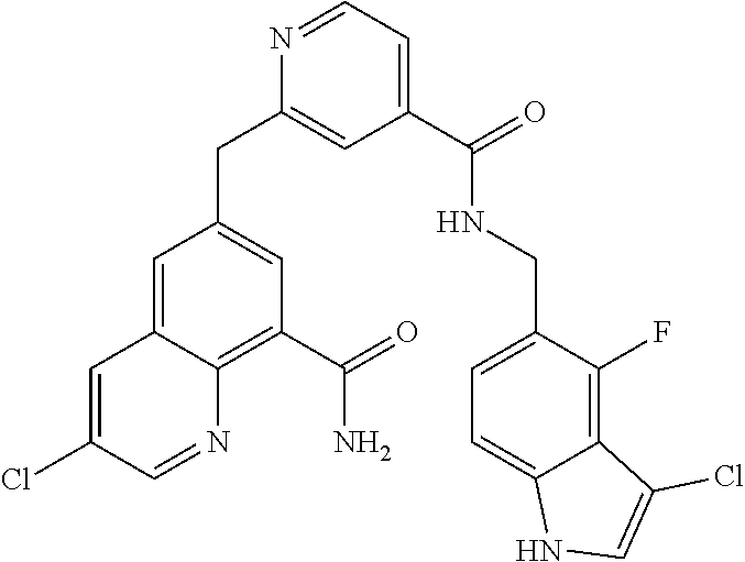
C1=C(Cl)C=NC2=C(C(N)=O)C=C(CC3=CC(C(=O)NCC4=CC=C5C(=C4F)C(Cl)=CN5)=CC=N3)C=C12
